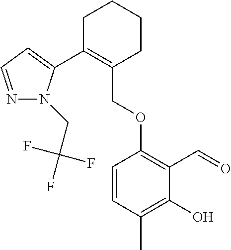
C1C(C2=CC=NN2CC(F)(F)F)=C(COC2=C(C=O)C(O)=C(C)C=C2)CCC1
